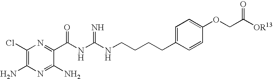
C1(Cl)=C(N)N=C(N)C(C(NC(NCCCCC2=CC=C(OCC([OR13])=O)C=C2)=N)=O)=N1
